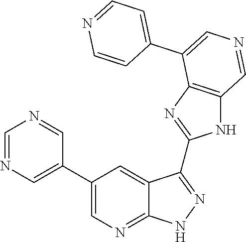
C1=NC=C(C2=CN=C3C(=C2)C(C2=NC4=C(N2)C=NC=C4C2=CC=NC=C2)=NN3)C=N1
